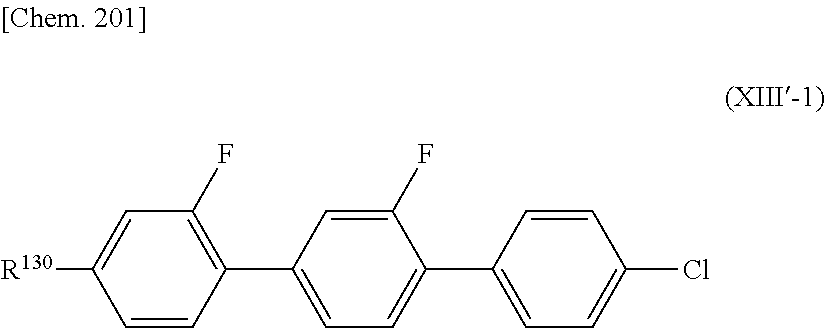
C1=CC(C2=CC=C(C3=CC=C(Cl)C=C3)C(F)=C2)=C(F)C=C1[R130]
